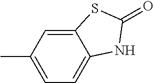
CC1=CC=C2C(=C1)SC(=O)N2
